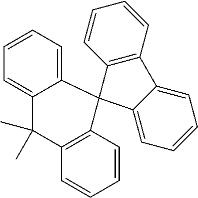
C1=CC=C2C(=C1)C(C)(C)C1=C(C=CC=C1)C21C2=C(C=CC=C2)C2=CC=CC=C12
